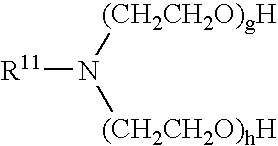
N([R11])([(CH2CH2O)hH])[(CH2CH2O)gH]
